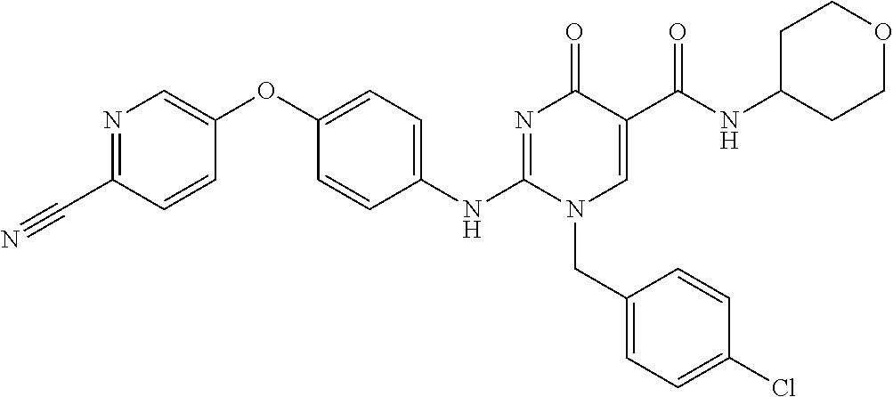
N1=C(C#N)C=CC(OC2=CC=C(NC3=NC(=O)C(C(NC4CCOCC4)=O)=CN3CC3=CC=C(Cl)C=C3)C=C2)=C1
